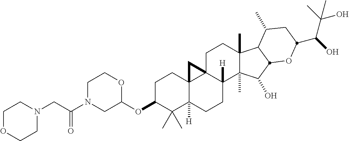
C(C(N1CC(OC2C(C)(C)C3([H])C4(CC2)C2(CCC5(C)C(C)(C(O)C6C5C(C)CC(C(O)C(C)(O)C)O6)C2([H])CC3)C4)OCC1)=O)N1CCOCC1
